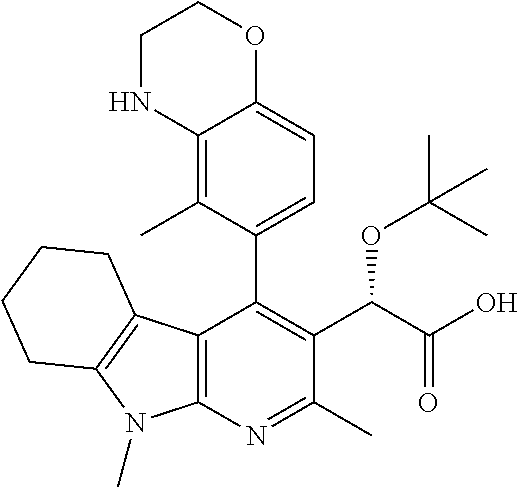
C12=C(N=C(C)C(C(OC(C)(C)C)C(O)=O)=C1C1=CC=C3C(=C1C)NCCO3)N(C)C1=C2CCCC1
